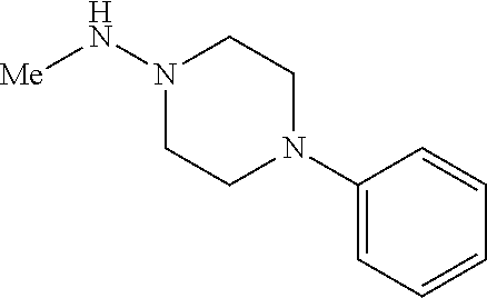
N1(C2=CC=CC=C2)CCN(N[Me])CC1
